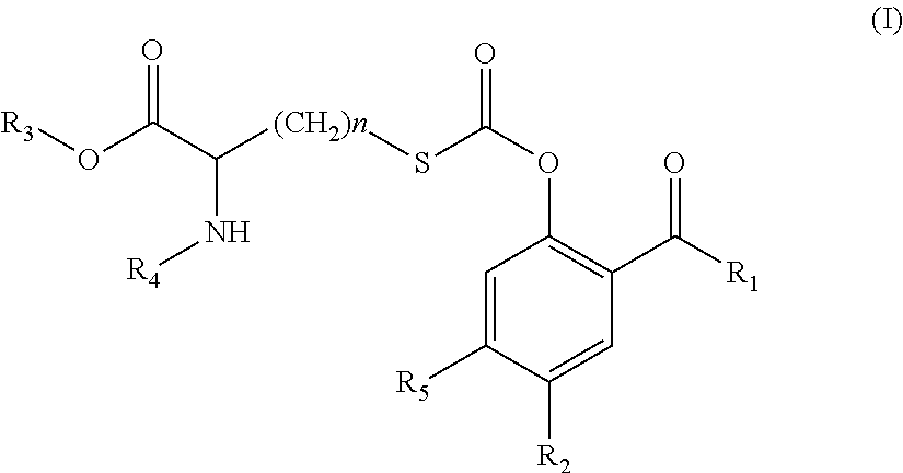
[R3]OC(=O)C(N[R4])[(CH2)n]SC(OC1=C(C([R1])=O)C=C([R2])C([R5])=C1)=O
